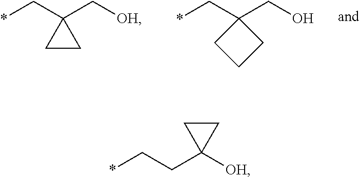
*CC1(C[OH])CC1.*CC1(CO)CCC1.*CCC1([OH])CC1
